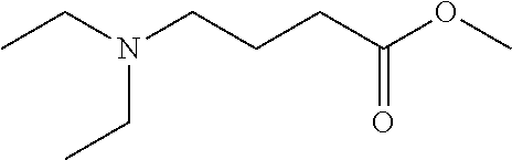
CCN(CCCC(OC)=O)CC
